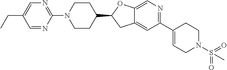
C12=CC(C3=CCN(S(=O)(=O)C)CC3)=NC=C1OC(C1CCN(C3=NC=C(CC)C=N3)CC1)C2
